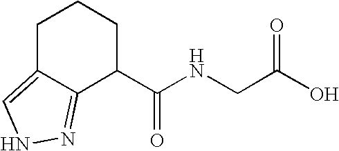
C1C2=CNN=C2C(C(NCC(O)=O)=O)CC1
